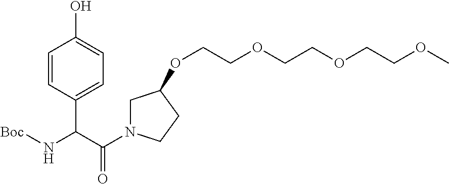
C1=CC(C(N[Boc])C(N2CC(OCCOCCOCCOC)CC2)=O)=CC=C1O
